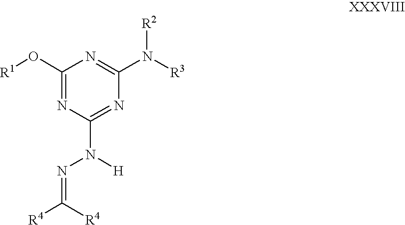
C1(O[R1])=NC(N(N=C([R4])[R4])[H])=NC(N([R3])[R2])=N1
